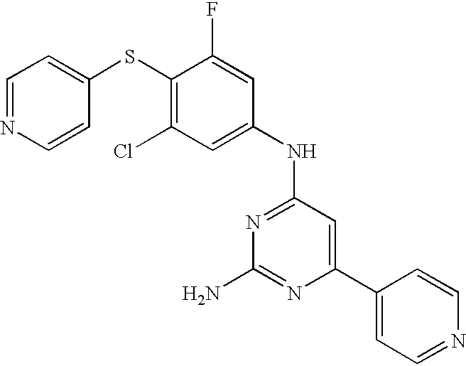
C1=NC=CC(SC2=C(Cl)C=C(NC3=NC(N)=NC(C4=CC=NC=C4)=C3)C=C2F)=C1
